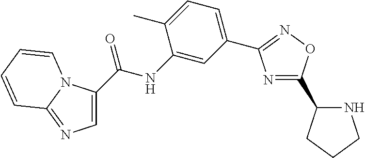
C1=C(C(NC2=CC(C3=NOC(C4NCCC4)=N3)=CC=C2C)=O)N2C(=N1)C=CC=C2
